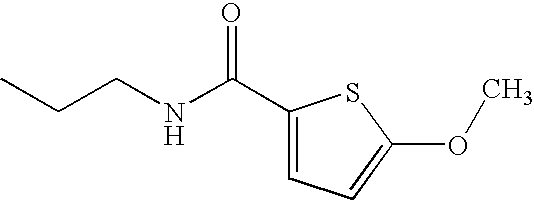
C1(C(NCCC)=O)=CC=C(OC)S1
